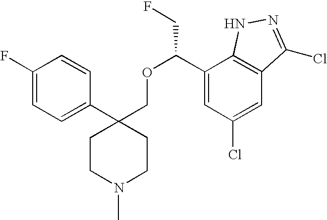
C1(F)=CC=C(C2(COC(C3=CC(Cl)=CC4=C3NN=C4Cl)CF)CCN(C)CC2)C=C1
